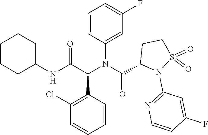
C1=C(N(C(=O)C2CCS(=O)(=O)N2C2=NC=CC(F)=C2)C(C2=C(Cl)C=CC=C2)C(=O)NC2CCCCC2)C=CC=C1F
